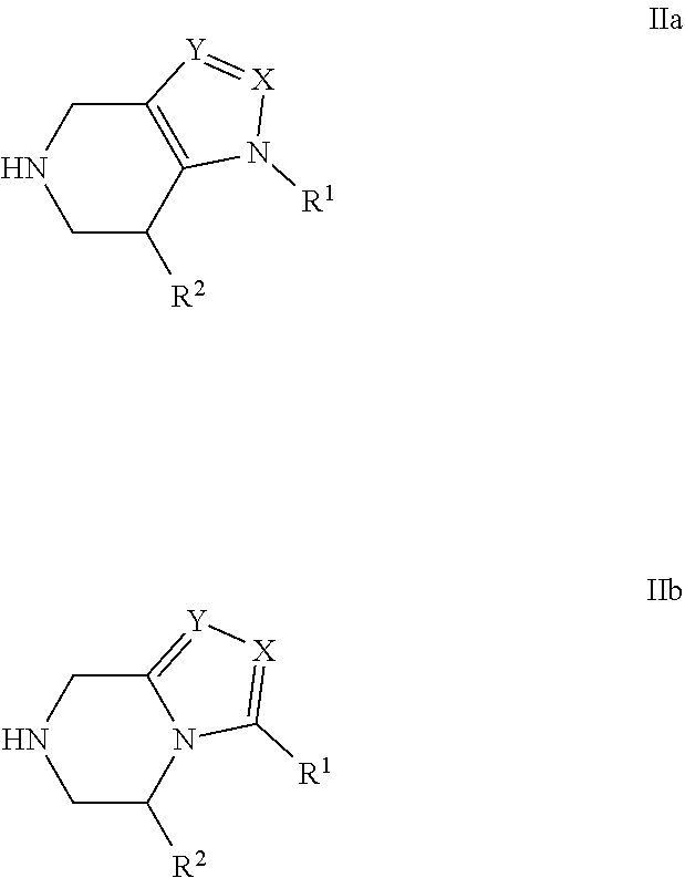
N1CC([R2])C2=C(C1)[Y]=[X]N2[R1].N1CC([R2])N2C(=[Y][X]=C2[R1])C1
